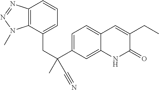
C(C(C1=CC=C2C(=C1)NC(=O)C(CC)=C2)(C)C#N)C1=CC=CC2=C1N(C)N=N2
